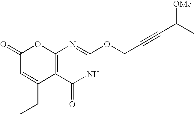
C12=C(C(=O)NC(OCC#CC([OMe])C)=N1)C(CC)=CC(=O)O2
